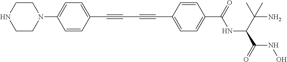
C(C#CC1=CC=C(C(=O)NC(C(C)(N)C)C(=O)NO)C=C1)#CC1=CC=C(N2CCNCC2)C=C1
